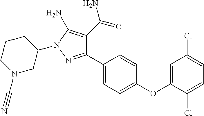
C1(C2=CC=C(OC3=CC(Cl)=CC=C3Cl)C=C2)=NN(C2CCCN(C#N)C2)C(N)=C1C(=O)N
